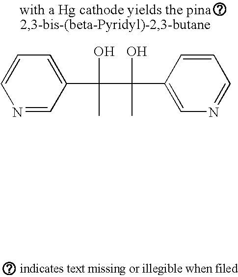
N1=CC(C(C(O)(C2=CN=CC=C2)C)(O)C)=CC=C1
